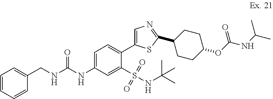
C(NC(NC1=CC=C(C2=CN=C(C3CCC(OC(=O)NC(C)C)CC3)S2)C(S(NC(C)(C)C)(=O)=O)=C1)=O)C1=CC=CC=C1
